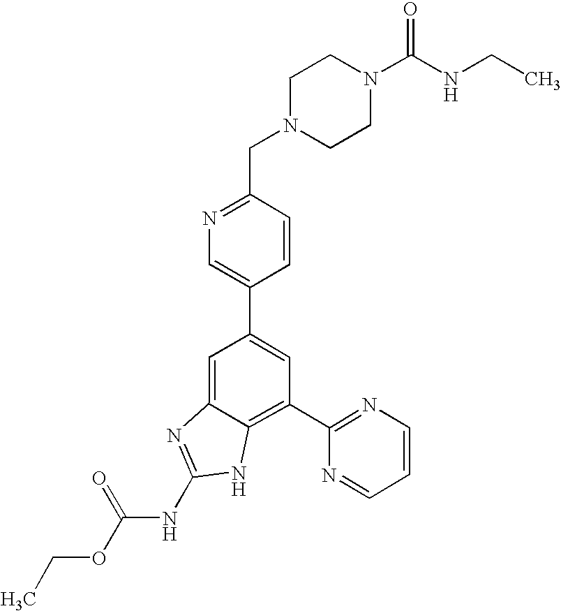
CCOC(NC1=NC2=CC(C3=CN=C(CN4CCN(C(NCC)=O)CC4)C=C3)=CC(C3=NC=CC=N3)=C2N1)=O
